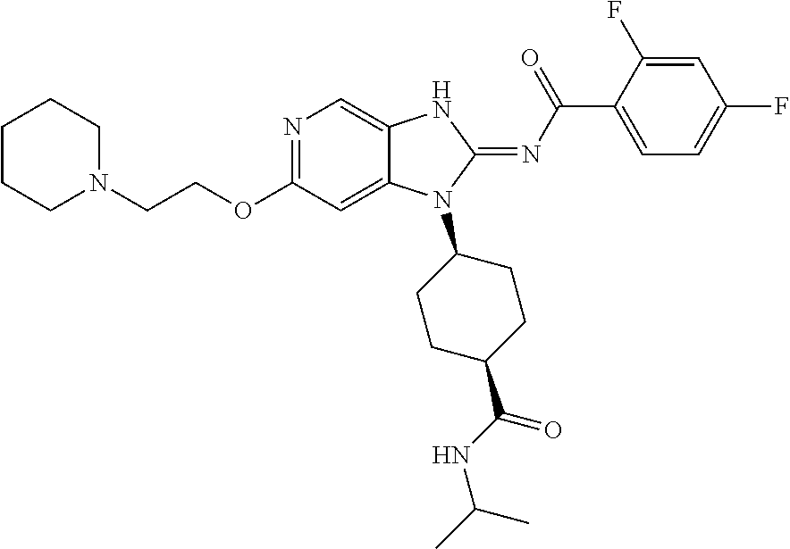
N1=C(OCCN2CCCCC2)C=C2C(=C1)NC(=NC(C1=CC=C(F)C=C1F)=O)N2C1CCC(C(=O)NC(C)C)CC1
